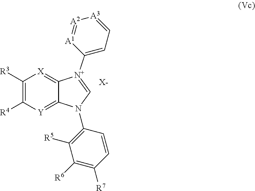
C1([R3])=C([R4])[Y]=C2C(=[X]1)[N+](C1=CC=[A3][A2]=[A1]1)=CN2C1=C([R5])C([R6])=C([R7])C=C1.[X-]
